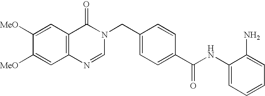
C1(NC(C2=CC=C(CN3C(=O)C4=C(C=C([MeO])C([MeO])=C4)N=C3)C=C2)=O)=CC=CC=C1N
